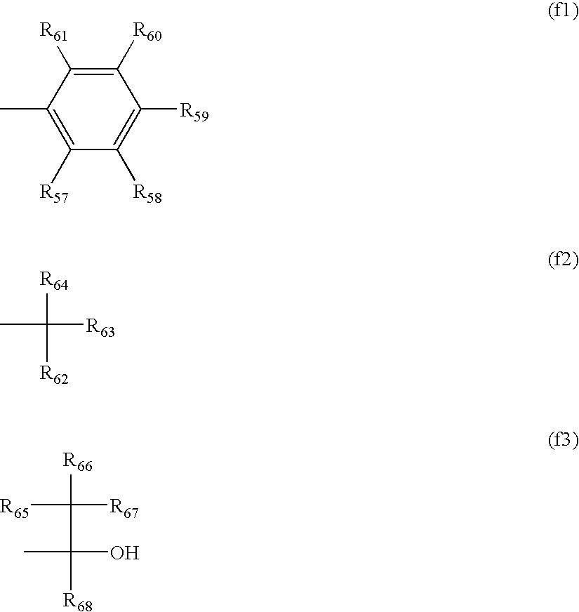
C1([R60])=C([R61])C(C)=C([R57])C([R58])=C1[R59].[R64]C([R63])(C)[R62].[R65]C([R66])([R67])C(C)(O)[R68]
